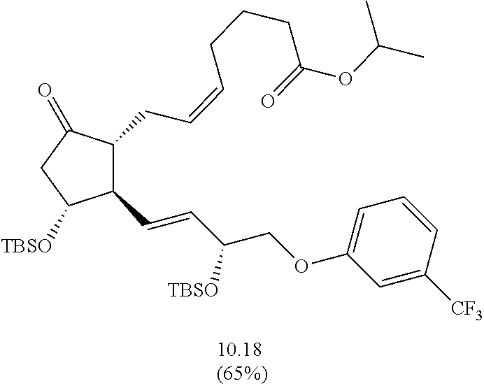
C1(C=CC(COC2=CC=CC([CF3])=C2)[TBSO])C([TBSO])CC(=O)C1CC=CCCCC(OC(C)C)=O
